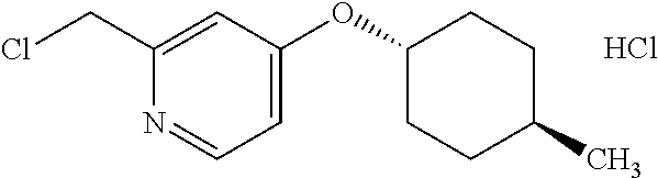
C1=C(OC2CCC(C)CC2)C=C(CCl)N=C1.Cl
